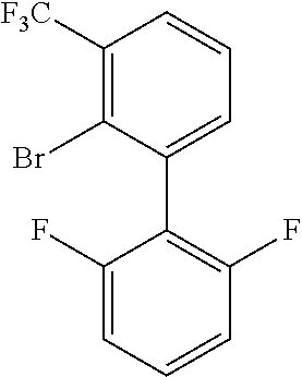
C1(F)=CC=CC(F)=C1C1=CC=CC([F3C])=C1Br
